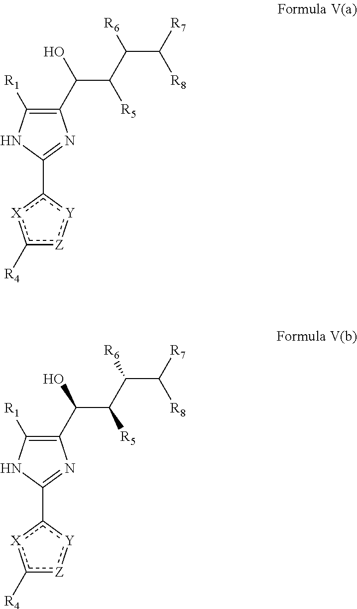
c1(C2=NC(C(O)C(C([R6])C([R7])[R8])[R5])=C([R1])N2)[X]c([R4])[Z]:[Y]1.N1=C(c2[X]c([R4])[Z]:[Y]2)NC([R1])=C1C(O)C(C([R6])C([R7])[R8])[R5]
